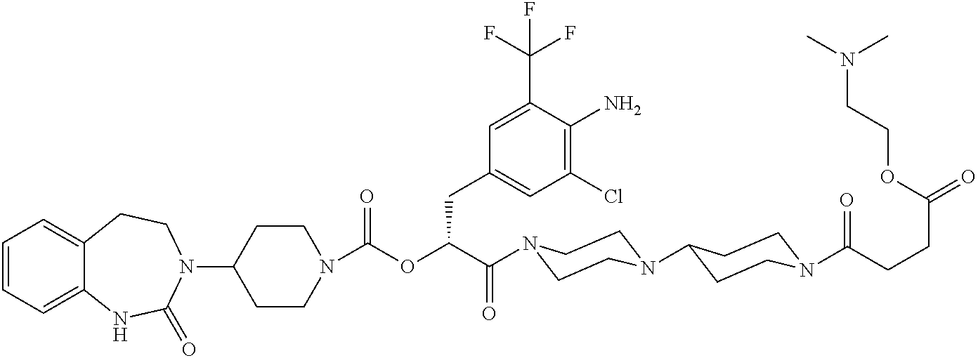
C1=CC=C2C(=C1)CCN(C1CCN(C(OC(C(=O)N3CCN(C4CCN(C(=O)CCC(=O)OCCN(C)C)CC4)CC3)CC3=CC(Cl)=C(N)C(C(F)(F)F)=C3)=O)CC1)C(=O)N2
